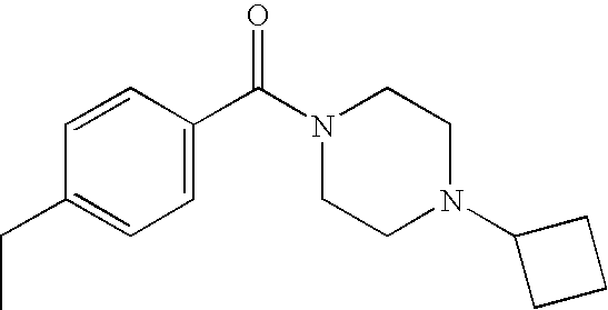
C1=CC(C(N2CCN(C3CCC3)CC2)=O)=CC=C1CC
